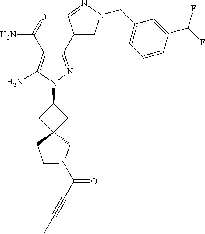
C1(C(N)=O)=C(N)N(C2CC3(C2)CCN(C(=O)C#CC)C3)N=C1C1=CN(CC2=CC=CC(C(F)F)=C2)N=C1
